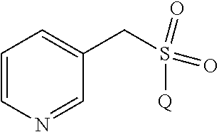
C(S(=O)(=O)[Q])C1=CC=CN=C1
